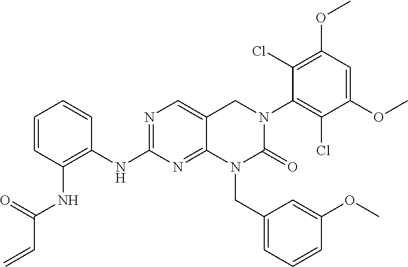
N1=C(NC2=C(NC(C=C)=O)C=CC=C2)N=C2N(CC3=CC=CC(OC)=C3)C(=O)N(C3=C(Cl)C(OC)=CC(OC)=C3Cl)CC2=C1
